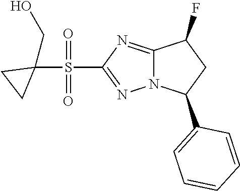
C12=NC(S(C3(CO)CC3)(=O)=O)=NN1C(C1=CC=CC=C1)CC2F
